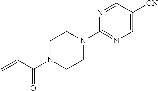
C1=C([CN])C=NC(N2CCN(C(C=C)=O)CC2)=N1
